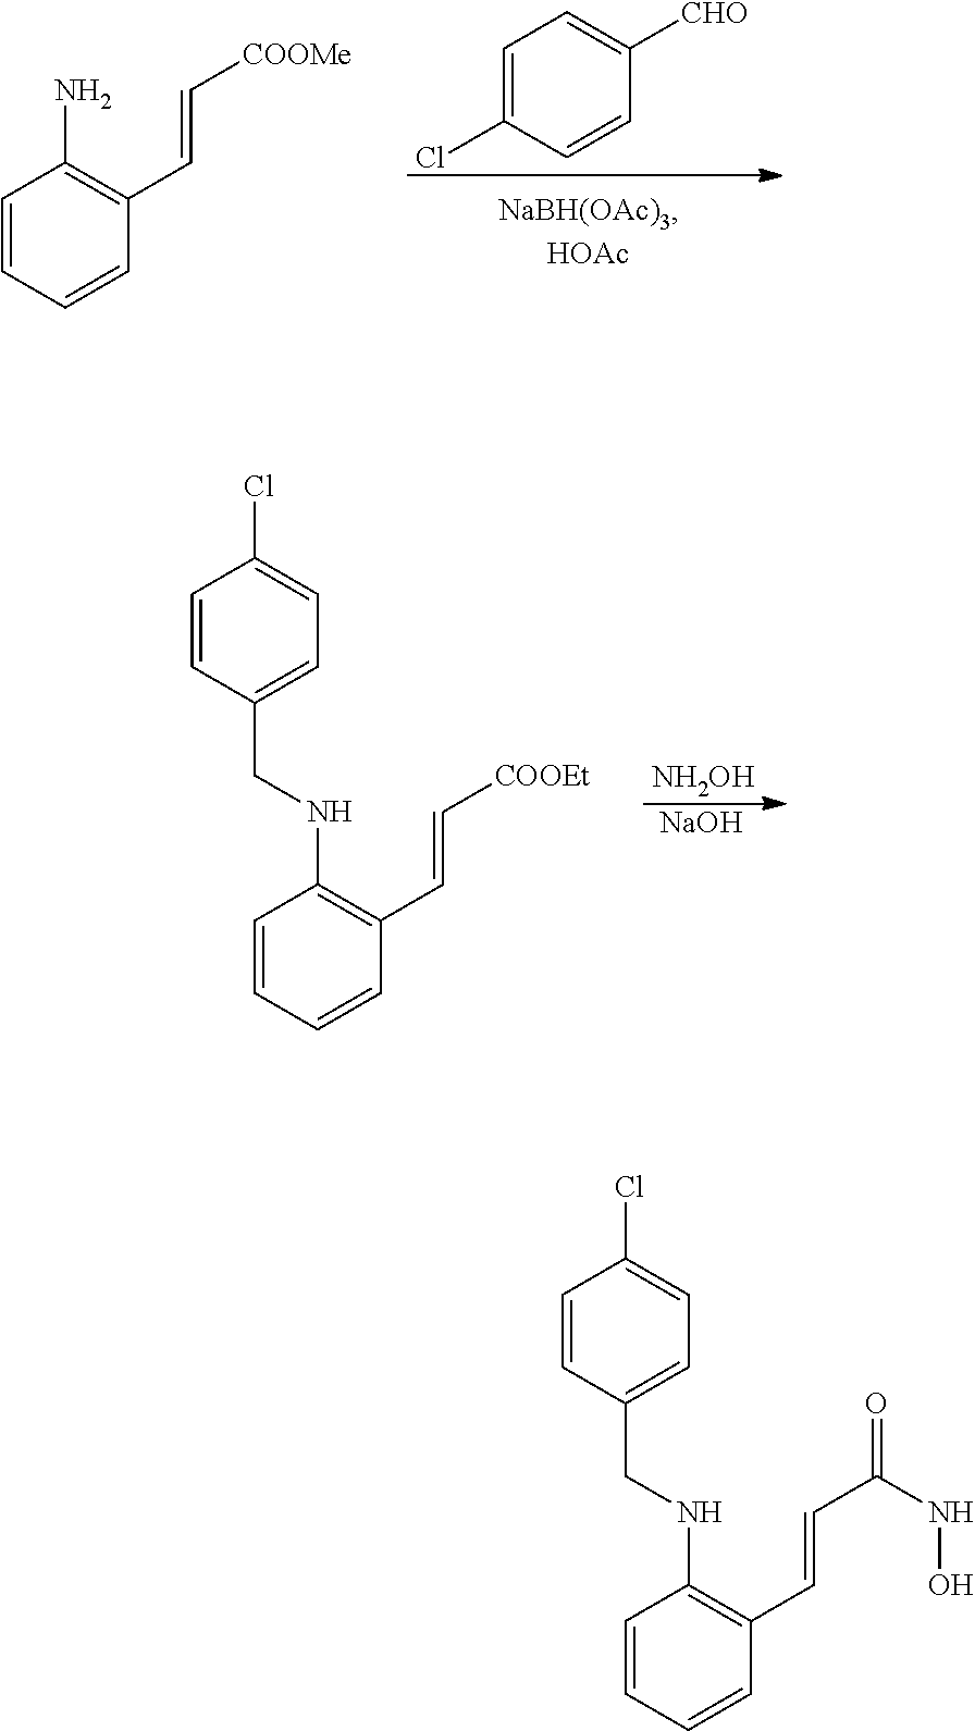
C1=CC=CC(C=C[COOMe])=C1N.C1=C(Cl)C=CC([CHO])=C1.C1=CC=CC(C=C[COOEt])=C1NCC1=CC=C(Cl)C=C1.[NH2OH].[NaOH].C1=CC=CC(C=CC(NO)=O)=C1NCC1=CC=C(Cl)C=C1
